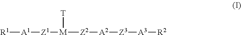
[A1]([R1])[Z1][M]([T])[Z2][A2][Z3][A3][R2]
